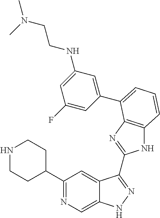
C1(C2=NC=C3C(=C2)C(C2=NC4=C(N2)C=CC=C4C2=CC(NCCN(C)C)=CC(F)=C2)=NN3)CCNCC1
